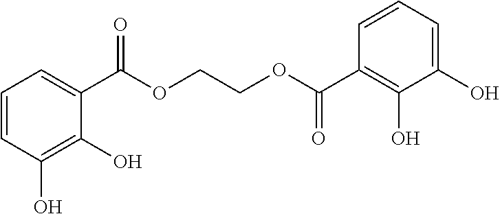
C1=CC(O)=C(O)C(C(OCCOC(C2=C(O)C(O)=CC=C2)=O)=O)=C1
